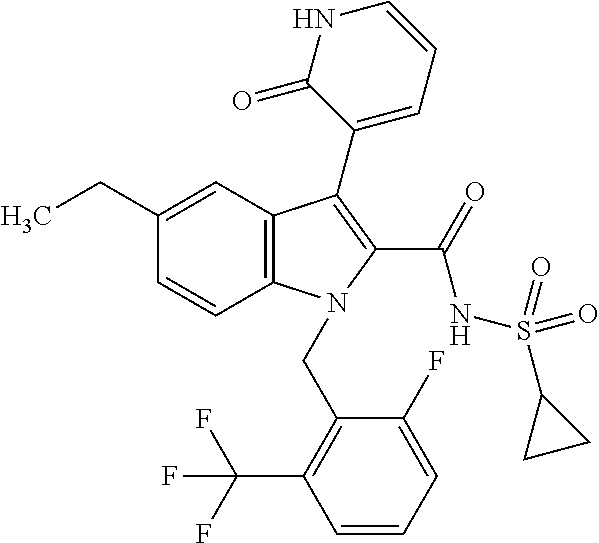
C12=C(C=C(CC)C=C1)C(C1=CC=CNC1=O)=C(C(=O)NS(C1CC1)(=O)=O)N2CC1=C(C(F)(F)F)C=CC=C1F
